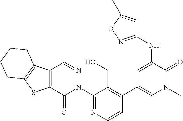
C1=CN=C(N2N=CC3=C(C2=O)SC2=C3CCCC2)C(CO)=C1C1=CN(C)C(=O)C(NC2=NOC(C)=C2)=C1
